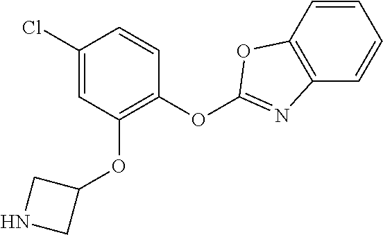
C1(OC2=C(OC3CNC3)C=C(Cl)C=C2)=NC2=C(O1)C=CC=C2
